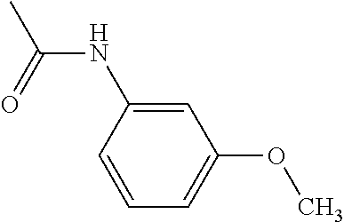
CC(NC1=CC(OC)=CC=C1)=O
